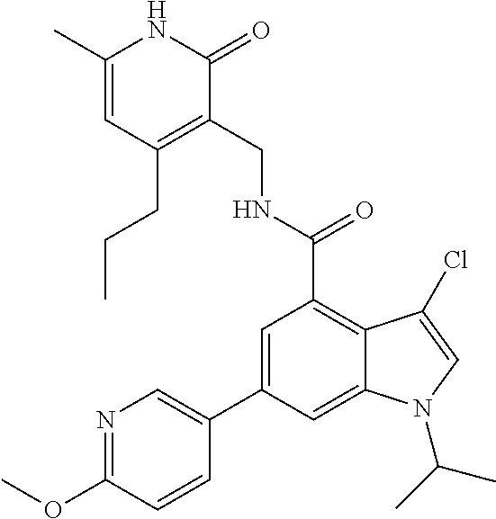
C1=C(C)NC(=O)C(CNC(C2=C3C(=CC(C4=CN=C(OC)C=C4)=C2)N(C(C)C)C=C3Cl)=O)=C1CCC
